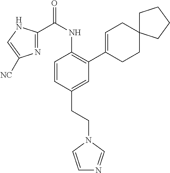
C1=CC(CCN2C=CN=C2)=CC(C2=CCC3(CC2)CCCC3)=C1NC(C1=NC([NC])=CN1)=O
